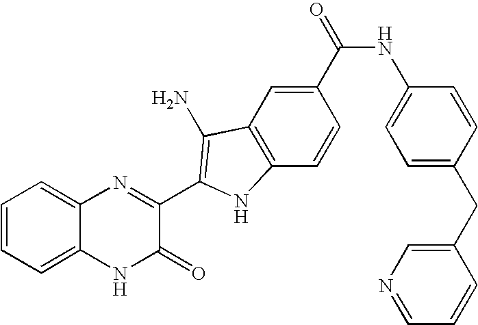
C1=C2C(=CC=C1)N=C(C1=C(N)C3=C(C=CC(C(=O)NC4=CC=C(CC5=CN=CC=C5)C=C4)=C3)N1)C(=O)N2
